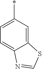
C12=CC(*)=CC=C1N=CS2
